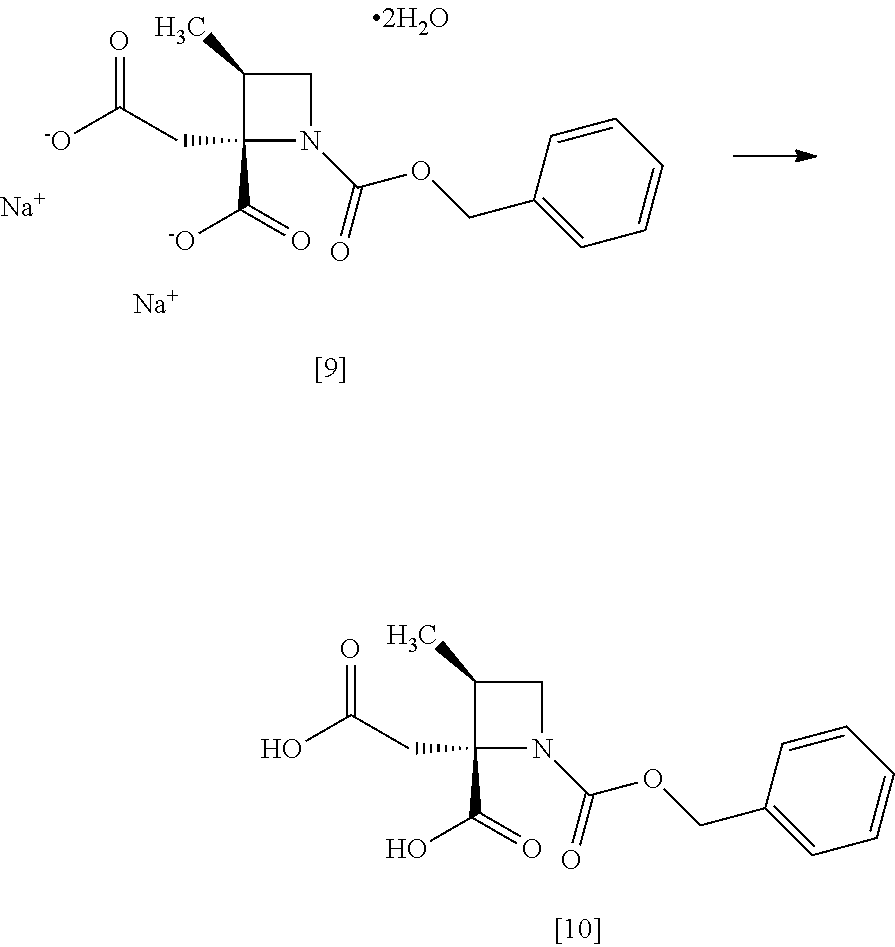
N1(C(OCC2=CC=CC=C2)=O)CC(C)C1(C(=O)[-O])CC([-O])=O.[Na].[Na].N1(C(OCC2=CC=CC=C2)=O)CC(C)C1(C(=O)O)CC(O)=O
